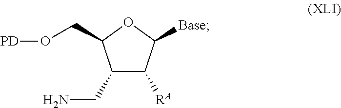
C1(CN)C([RA])C([Base])OC1CO[PD]
